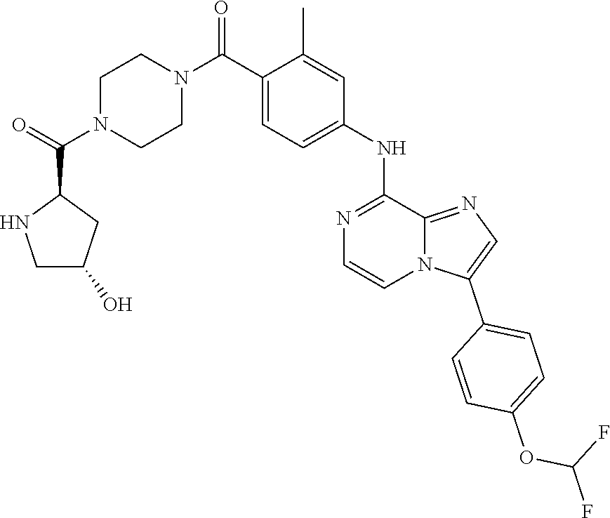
C(N1CCN(C(C2=CC=C(NC3=NC=CN4C(C5=CC=C(OC(F)F)C=C5)=CN=C43)C=C2C)=O)CC1)(=O)C1NCC(O)C1
